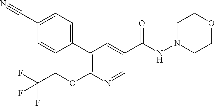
C1(C2=C(OCC(F)(F)F)N=CC(C(=O)NN3CCOCC3)=C2)=CC=C(C#N)C=C1
